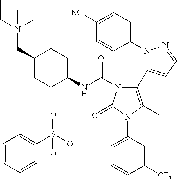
C1(N2N=CC=C2C2=C(C)N(C3=CC=CC([CF3])=C3)C(=O)N2C(NC2CCC(C[N+](CC)(C)C)CC2)=O)=CC=C([NC])C=C1.C1=CC=CC(S([O-])(=O)=O)=C1
